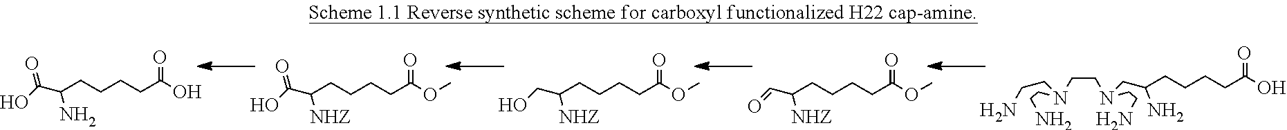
OC(CCCCC(N)C(O)=O)=O.O(C(CCCCC([NHZ])C(O)=O)=O)C.O(C(CCCCC([NHZ])CO)=O)C.O(C(CCCCC([NHZ])C=O)=O)C.OC(CCCCC(N)CN(CCN(CCN)CCN)CCN)=O
